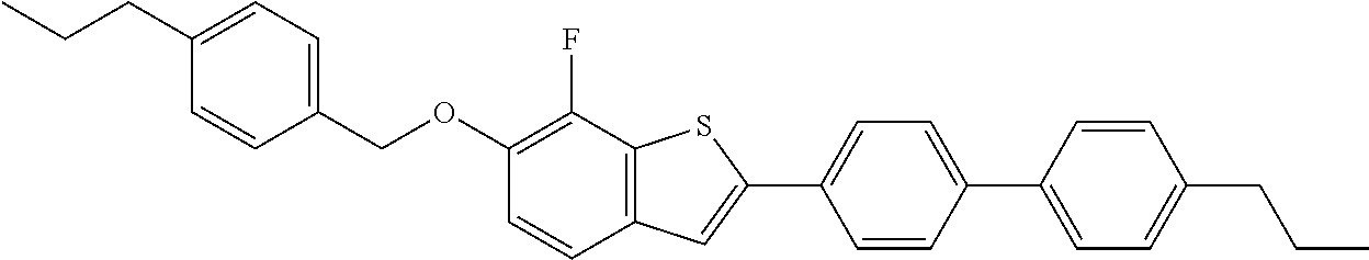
C1(COC2=C(F)C3=C(C=C2)C=C(C2=CC=C(C4=CC=C(CCC)C=C4)C=C2)S3)=CC=C(CCC)C=C1
